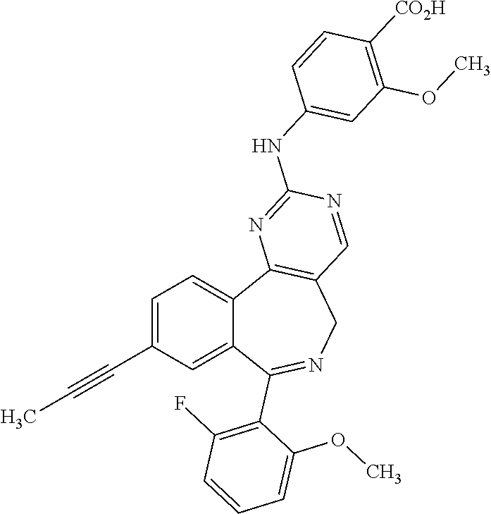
C1=C(C#CC)C=C2C(=C1)C1=C(CN=C2C2=C(F)C=CC=C2OC)C=NC(NC2=CC(OC)=C([CO2H])C=C2)=N1
